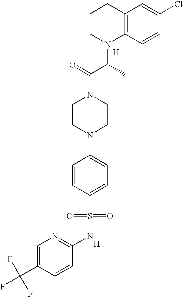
C12=C(C=CC(Cl)=C1)N(C(C(N1CCN(C3=CC=C(S(=O)(=O)NC4=NC=C(C(F)(F)F)C=C4)C=C3)CC1)=O)C)CCC2.[H].[H]
